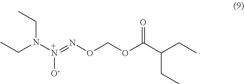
CCN(CC)[+N]([O-])=NOCOC(C(CC)CC)=O
